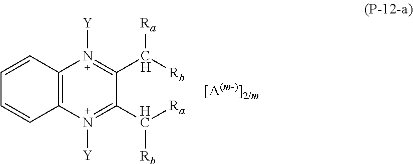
C12=C(N([Y])=C(C([Ra])[Rb])C(C([Rb])[Ra])=N1[Y])C=CC=C2
